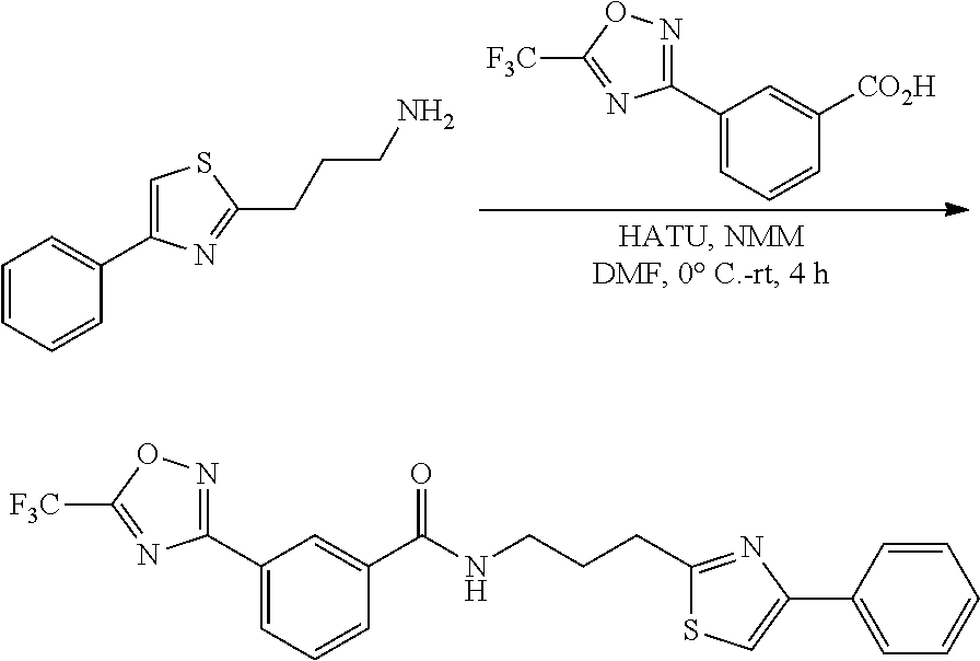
C1(C2=NOC([F3C])=N2)=CC=CC([CO2H])=C1.C1=CC=CC(C2=CSC(CCCN)=N2)=C1.C(CCNC(C1=CC(C2=NOC([F3C])=N2)=CC=C1)=O)C1=NC(C2=CC=CC=C2)=CS1
